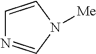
C1=CN([Me])C=N1
